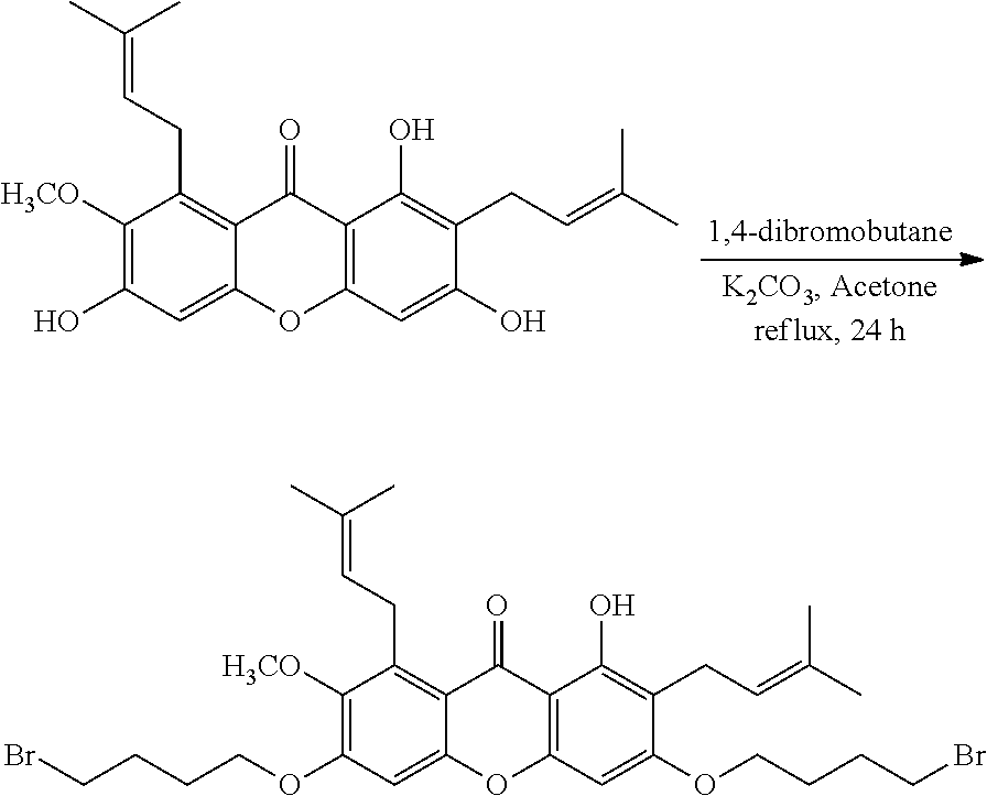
OC1=C([H3CO])C(CC=C(C)C)=C2C(=C1)OC1=C(C2=O)C(O)=C(CC=C(C)C)C(O)=C1.BrCCCCOC1=C([H3CO])C(CC=C(C)C)=C2C(=C1)OC1=C(C2=O)C(O)=C(CC=C(C)C)C(OCCCCBr)=C1
